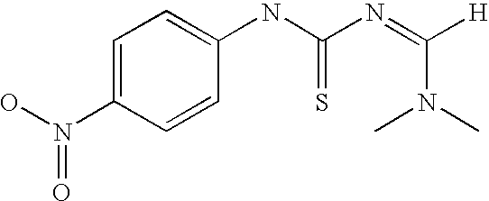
C1=C(N(O)=O)C=CC(NC(N=C([H])N(C)C)=S)=C1
